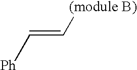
C(=C[(module B)])[Ph]
